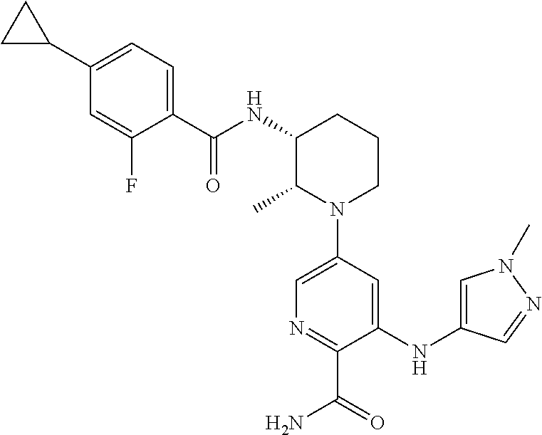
N1(C2=CN=C(C(=O)N)C(NC3=CN(C)N=C3)=C2)CCCC(NC(=O)C2=CC=C(C3CC3)C=C2F)C1C
